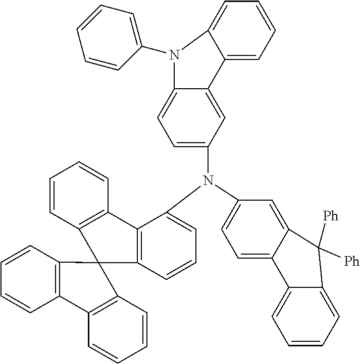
C12=CC=C(N(C3=CC=CC4=C3C3=C(C=CC=C3)C43C4=C(C=CC=C4)C4=C3C=CC=C4)C3=CC=C4C(=C3)C3=CC=CC=C3N4C3=CC=CC=C3)C=C1C([Ph])([Ph])C1=CC=CC=C21
